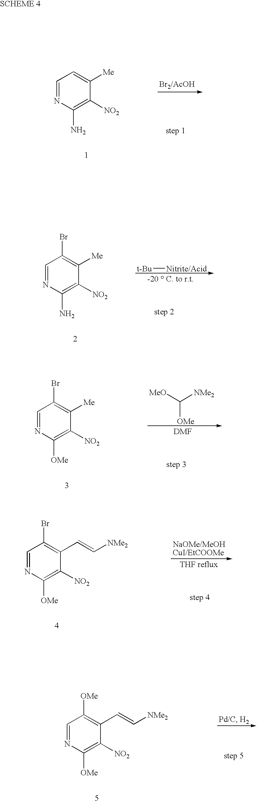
C1=NC(N)=C([NO2])C([Me])=C1.[t-Bu][Nitrite/Acid].C1=NC(N)=C([NO2])C([Me])=C1Br.C1=NC([OMe])=C([NO2])C([Me])=C1Br.[MeO]C([NMe2])[OMe].C1=NC([OMe])=C([NO2])C(C=C[NMe2])=C1Br.C1=NC([OMe])=C([NO2])C(C=C[NMe2])=C1[OMe]
